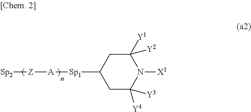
C1([Y1])([Y2])CC([Sp1][A][Z][Sp2])CC([Y4])([Y3])N1[X1]
